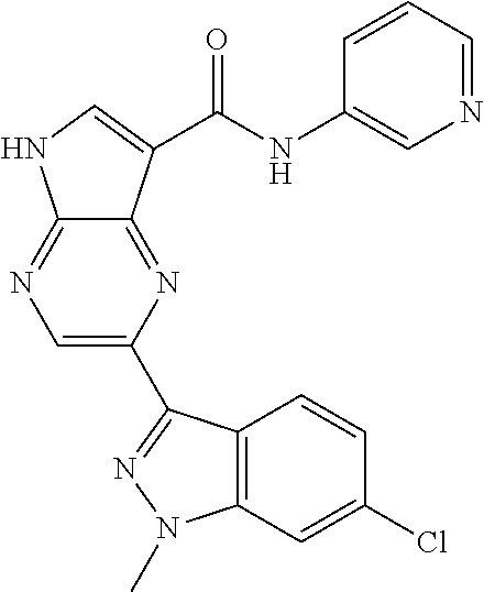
C1=C(C2=NN(C)C3=C2C=CC(Cl)=C3)N=C2C(=N1)NC=C2C(NC1=CN=CC=C1)=O
